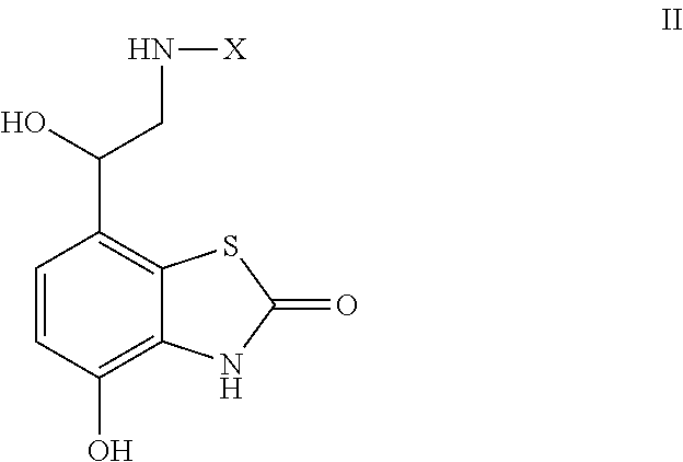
C1=CC(O)=C2C(=C1C(O)CN[X])SC(=O)N2
